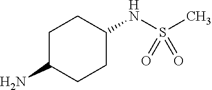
C1C(N)CCC(NS(C)(=O)=O)C1
